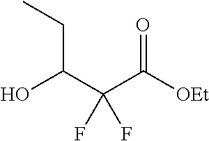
OC(C(C([OEt])=O)(F)F)CC
